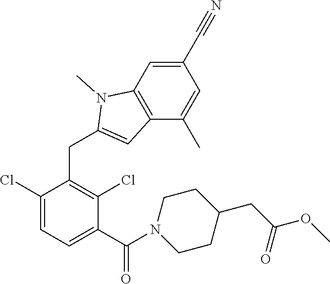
C1(Cl)=CC=C(C(=O)N2CCC(CC(OC)=O)CC2)C(Cl)=C1CC1=CC2=C(N1C)C=C(C#N)C=C2C
